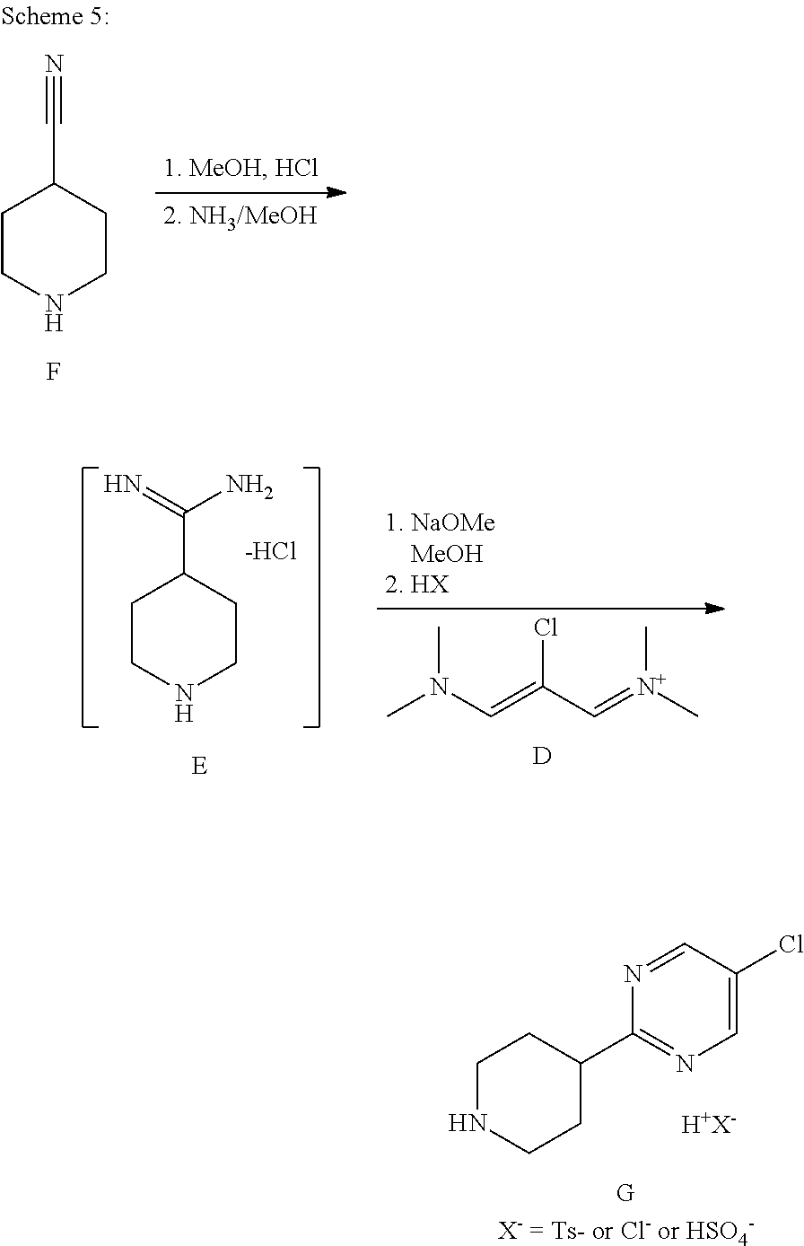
[E].C1CNCCC1C(=N)N.[-HCl].CN(C=C(C=[N+](C)C)Cl)C.[D].C1=C(Cl)C=NC(C2CCNCC2)=N1.[H+X-].C1CNCCC1C#N.F
